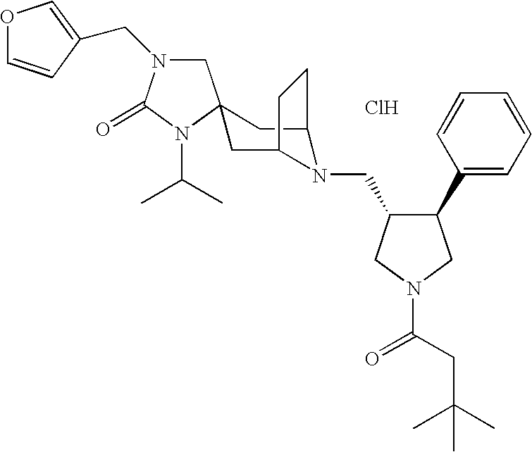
Cl.C1N(CC2=COC=C2)C(=O)N(C(C)C)C12CC1N(CC3C(C4=CC=CC=C4)CN(C(=O)CC(C)(C)C)C3)C(C2)CC1
